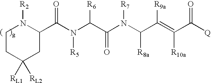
C1(C(N(C(C(N(C(C(=C(C([Q])=O)[R10a])[R9a])[R8a])[R7])=O)[R6])[R5])=O)N([R2])CCC([RL2])([RL1])C1
